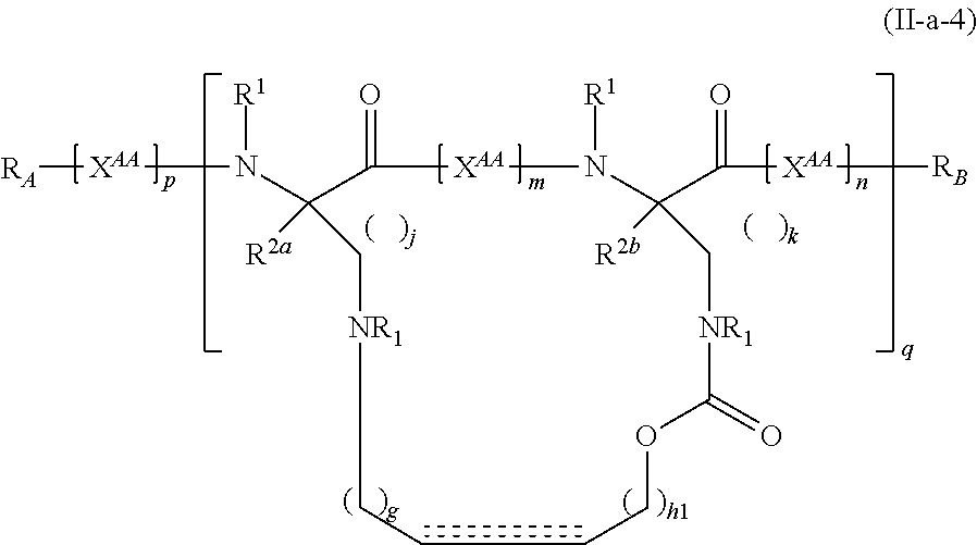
N(C1([R2a])C(=O)[XAA]N([R1])C(C(=O)[XAA][RB])([R2b])C[NR1]C(=O)OCCCC[NR1]C1)([R1])[XAA][RA]
